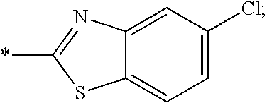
C12=CC=C(Cl)C=C1N=C(*)S2
